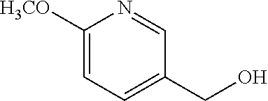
[H3CO]C1=CC=C(CO)C=N1
